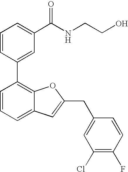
C1=CC(C2=C3C(=CC=C2)C=C(CC2=CC(Cl)=C(F)C=C2)O3)=CC(C(NCCO)=O)=C1
